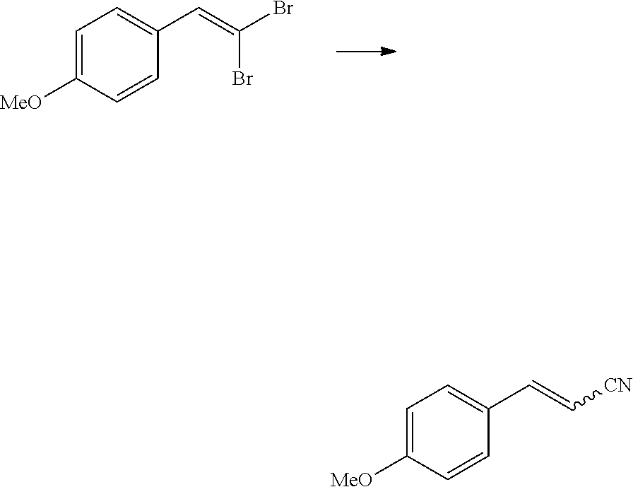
C1=C([MeO])C=CC(C=C(Br)Br)=C1.C1=C([MeO])C=CC(C=C[CN])=C1
